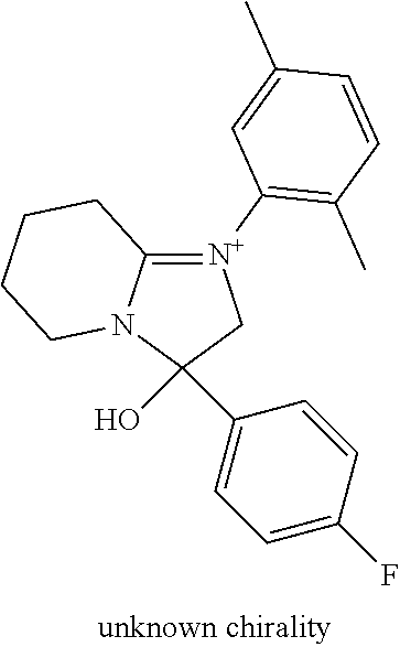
C1(O)(C2=CC=C(F)C=C2)C[N+](C2=C(C)C=CC(C)=C2)=C2N1CCCC2
